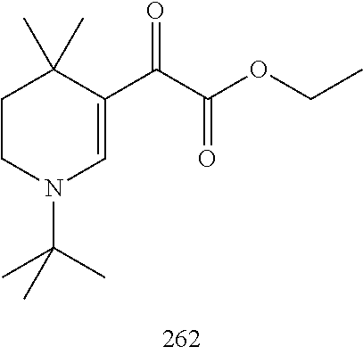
C1CN(C(C)(C)C)C=C(C(C(=O)OCC)=O)C1(C)C
